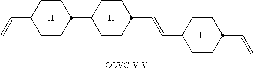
[H].C1CC(C=C)CCC1C1CCC(C=CC2CCC(C=C)CC2)CC1.[H].[H].[CCVC-V-V]
